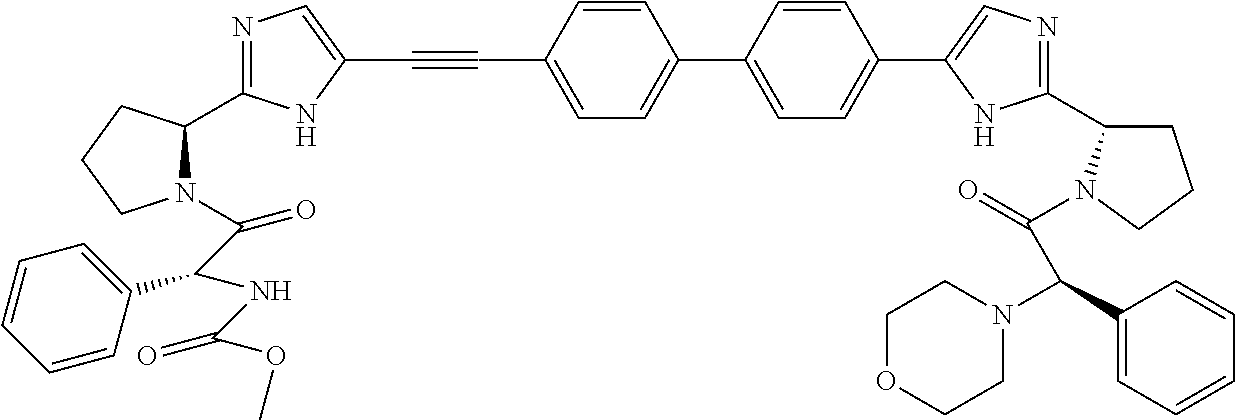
C1(C2=CN=C(C3CCCN3C(=O)C(C3=CC=CC=C3)N3CCOCC3)N2)=CC=C(C2=CC=C(C#CC3=CN=C(C4N(C(C(NC(OC)=O)C5=CC=CC=C5)=O)CCC4)N3)C=C2)C=C1
